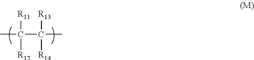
CC(C(C)([R13])[R14])([R11])[R12]
